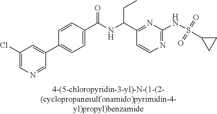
N1=C(NS(=O)(=O)C2CC2)N=C(C(NC(C2=CC=C(C3=CC(Cl)=CN=C3)C=C2)=O)CC)C=C1
